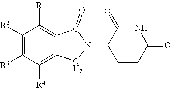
C1([R2])=C([R3])C([R4])=C2C(=C1[R1])C(=O)N(C1CCC(=O)NC1=O)C2
